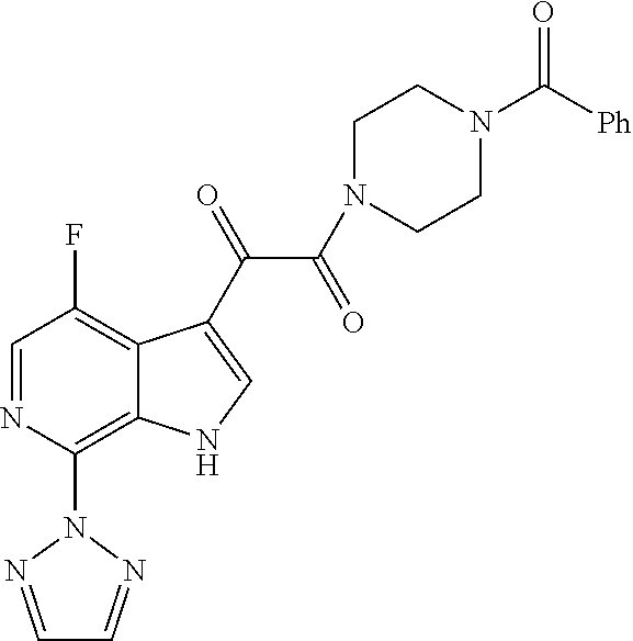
C1=NC(N2N=CC=N2)=C2C(=C1F)C(C(=O)C(N1CCN(C(=O)[Ph])CC1)=O)=CN2
